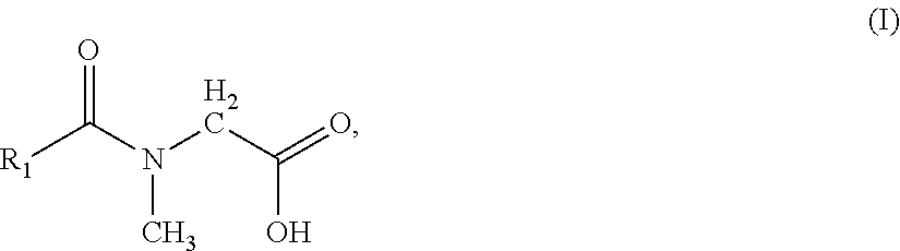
O=C(N(CC(=O)O)C)[R1]
